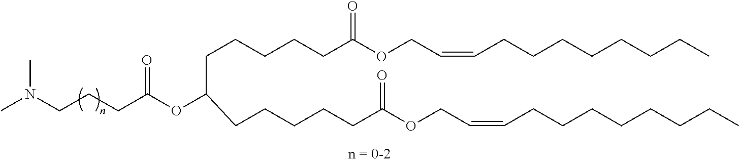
CN(CCCC(OC(CCCCCC(OCC=CCCCCCCCC)=O)CCCCCC(=O)OCC=CCCCCCCCC)=O)C
